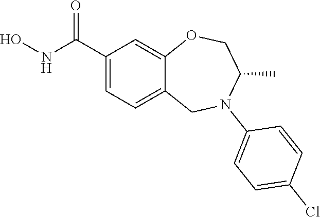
C1(C(NO)=O)=CC=C2C(=C1)OCC(C)N(C1=CC=C(Cl)C=C1)C2
